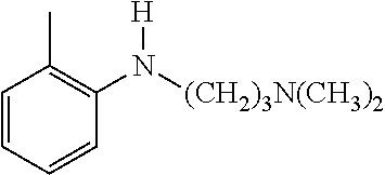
C1=CC=CC(N([H])[(CH2)3N(CH3)2])=C1C
